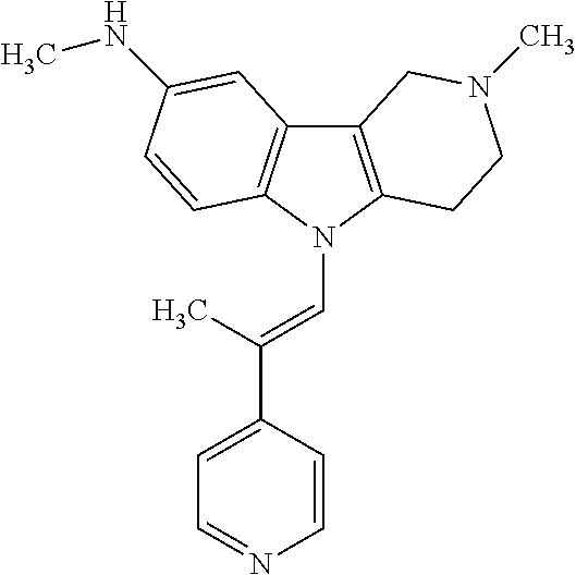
C12=C(N(C=C(C3=CC=NC=C3)C)C3=C1C=C(NC)C=C3)CCN(C)C2
